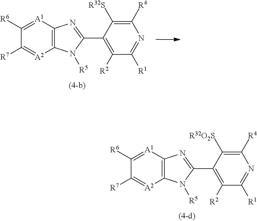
C1([R6])=[A1]C2=C([A2]=C1[R7])N([R5])C(C1=C([R2])C([R1])=NC([R4])=C1[R32O2S])=N2.C1([R6])=[A1]C2=C([A2]=C1[R7])N([R5])C(C1=C([R2])C([R1])=NC([R4])=C1[R32S])=N2
